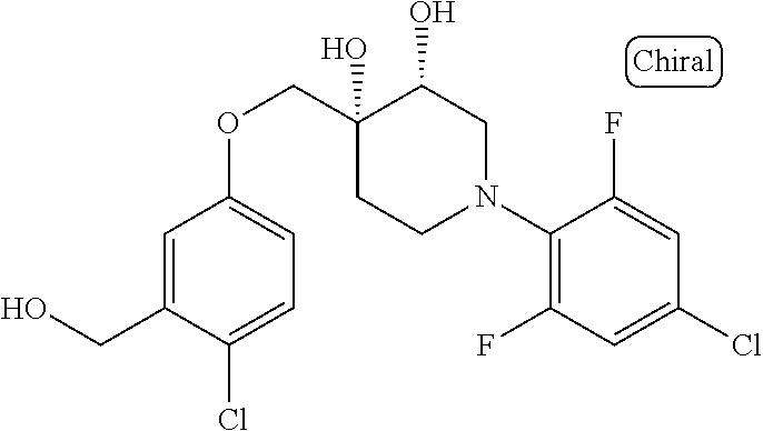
C1(N2CC(O)C(O)(COC3=CC=C(Cl)C(CO)=C3)CC2)=C(F)C=C(Cl)C=C1F
